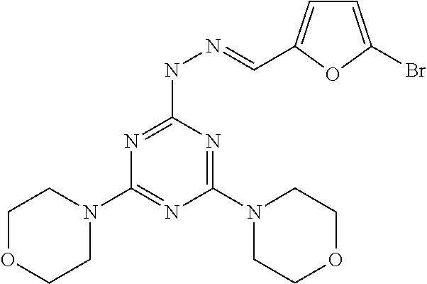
C1OCCN(C2=NC(N3CCOCC3)=NC(NN=CC3=CC=C(Br)O3)=N2)C1
